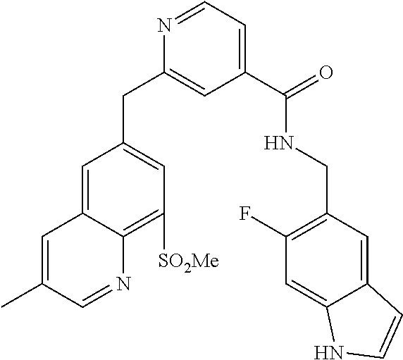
C1=NC2=C([SO2Me])C=C(CC3=CC(C(=O)NCC4=C(F)C=C5C(=C4)C=CN5)=CC=N3)C=C2C=C1C
